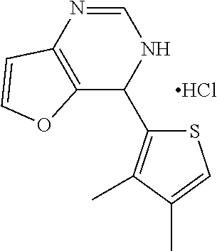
Cl.S1C=C(C)C(C)=C1C1NC=NC2=C1OC=C2
